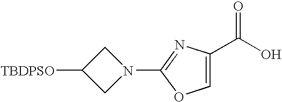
[TBDPSO]C1CN(C2=NC(C(O)=O)=CO2)C1
